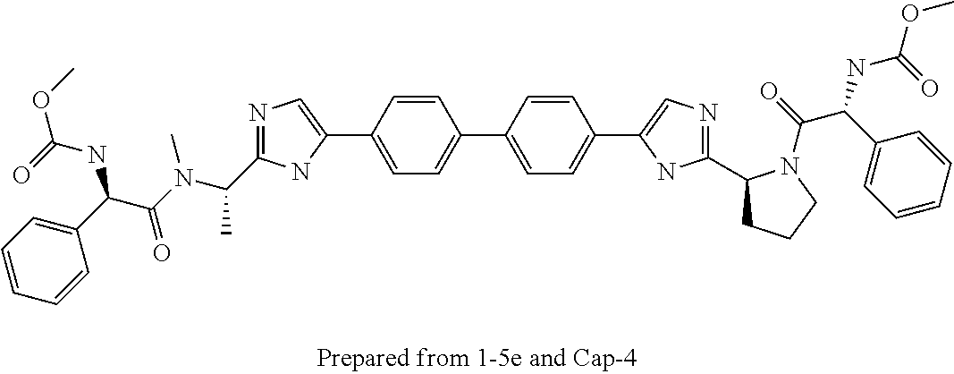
C1=CC(C2=CC=C(C3=CN=C(C4CCCN4C(=O)C(C4=CC=CC=C4)NC(OC)=O)N3)C=C2)=CC=C1C1=CN=C(C(N(C(C(C2=CC=CC=C2)NC(OC)=O)=O)C)C)N1
